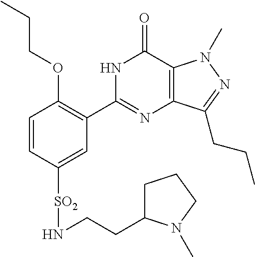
C1=CC([SO2]NCCC2CCCN2C)=CC(C2=NC3=C(C(=O)N2)N(C)N=C3CCC)=C1OCCC
